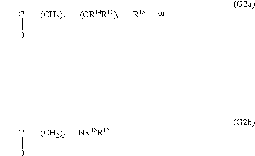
C([(CH2)r][(CR14R15)s][R13])(C)=O.C([(CH2)r][NR13R15])(C)=O
